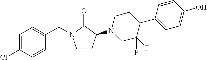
C1CC(N2CC(F)(F)C(C3=CC=C(O)C=C3)CC2)C(=O)N1CC1=CC=C(Cl)C=C1
